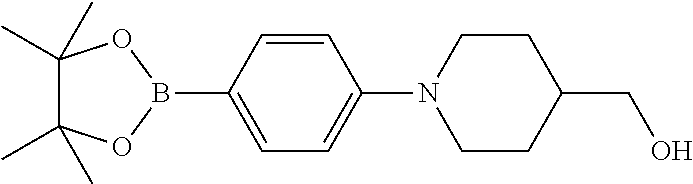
C1=CC(N2CCC(CO)CC2)=CC=C1B1OC(C)(C)C(C)(C)O1
